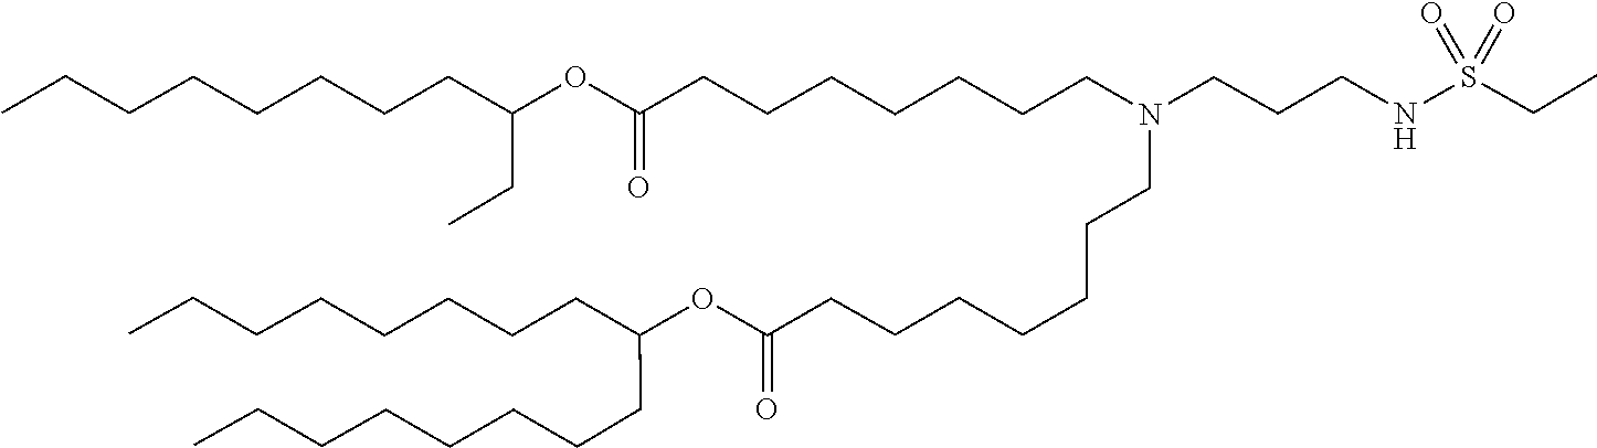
O(C(=O)CCCCCCCN(CCCNS(=O)(=O)CC)CCCCCCCC(OC(CC)CCCCCCCC)=O)C(CCCCCCCC)CCCCCCCC
